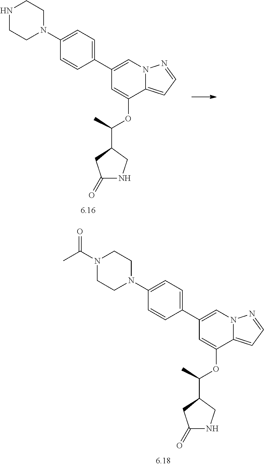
C1(C2=CC=C(N3CCN(C(C)=O)CC3)C=C2)=CN2C(=CC=N2)C(OC(C2CC(=O)NC2)C)=C1.C1(C2=CC=C(N3CCNCC3)C=C2)=CN2C(=CC=N2)C(OC(C2CC(=O)NC2)C)=C1
